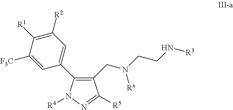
C1(CN(CCN[R3])[Rx])=C(C2=CC([R2])=C([R1])C([F3C])=C2)N([R4])N=C1[R5]
